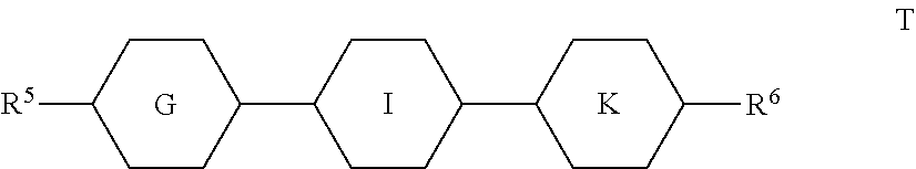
C1CC([R5])CCC1C1CCC(C2CCC([R6])CC2)CC1.[G].I.[K]
